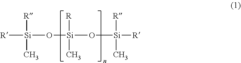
[R][Si]([R])(C)O[Si]([R])(C)O[Si]([R])(C)[R]
